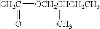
[CH2C]([OCH2CHCH2CH3]C)=O
